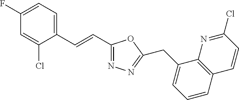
C1(F)=CC=C(C=CC2=NN=C(CC3=CC=CC4=C3N=C(Cl)C=C4)O2)C(Cl)=C1
